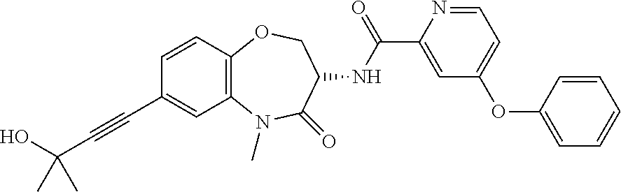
C(#CC(O)(C)C)C1=CC2=C(C=C1)OCC(NC(=O)C1=CC(OC3=CC=CC=C3)=CC=N1)C(=O)N2C
